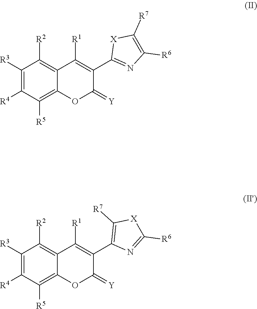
C1([R3])=C([R4])C([R5])=C2C(=C1[R2])C([R1])=C(C1=NC([R6])=C([R7])[X]1)C(=[Y])O2.C1([R3])=C([R4])C([R5])=C2C(=C1[R2])C([R1])=C(C1=C([R7])[X]C([R6])=N1)C(=[Y])O2
